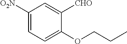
C1([O2N])=CC=C(OCCC)C([CHO])=C1
